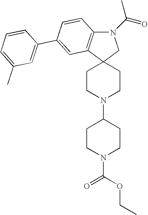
N1(C(=O)C)C2=C(C3(C1)CCN(C1CCN(C(OCC)=O)CC1)CC3)C=C(C1=CC(C)=CC=C1)C=C2
